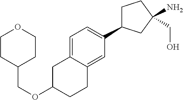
C1=C2C(=CC(C3CCC(CO)(N)C3)=C1)CCC(OCC1CCOCC1)C2
